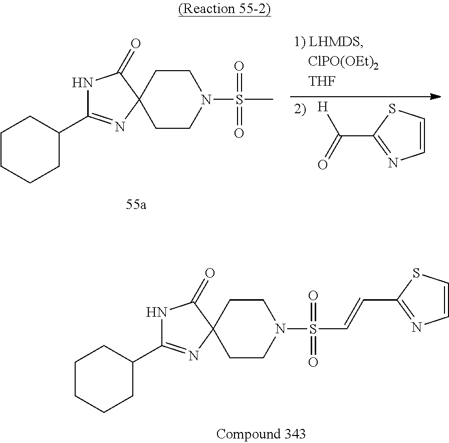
N1C(C2CCCCC2)=NC2(C1=O)CCN(S(C)(=O)=O)CC2.C1=CSC(C(=O)[H])=N1.N1C(C2CCCCC2)=NC2(C1=O)CCN(S(C=CC1=NC=CS1)(=O)=O)CC2
